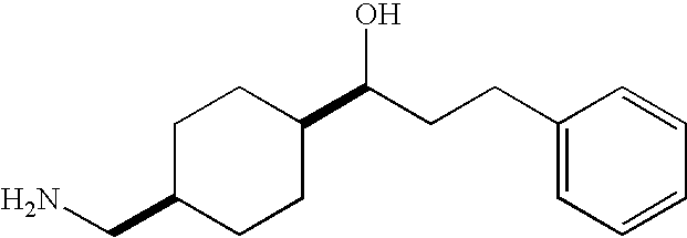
C1C(CN)CCC(C(CCC2=CC=CC=C2)O)C1
